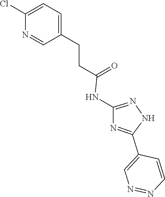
N1=C(NC(CCC2=CC=C(Cl)N=C2)=O)N=C(C2=CN=NC=C2)N1
